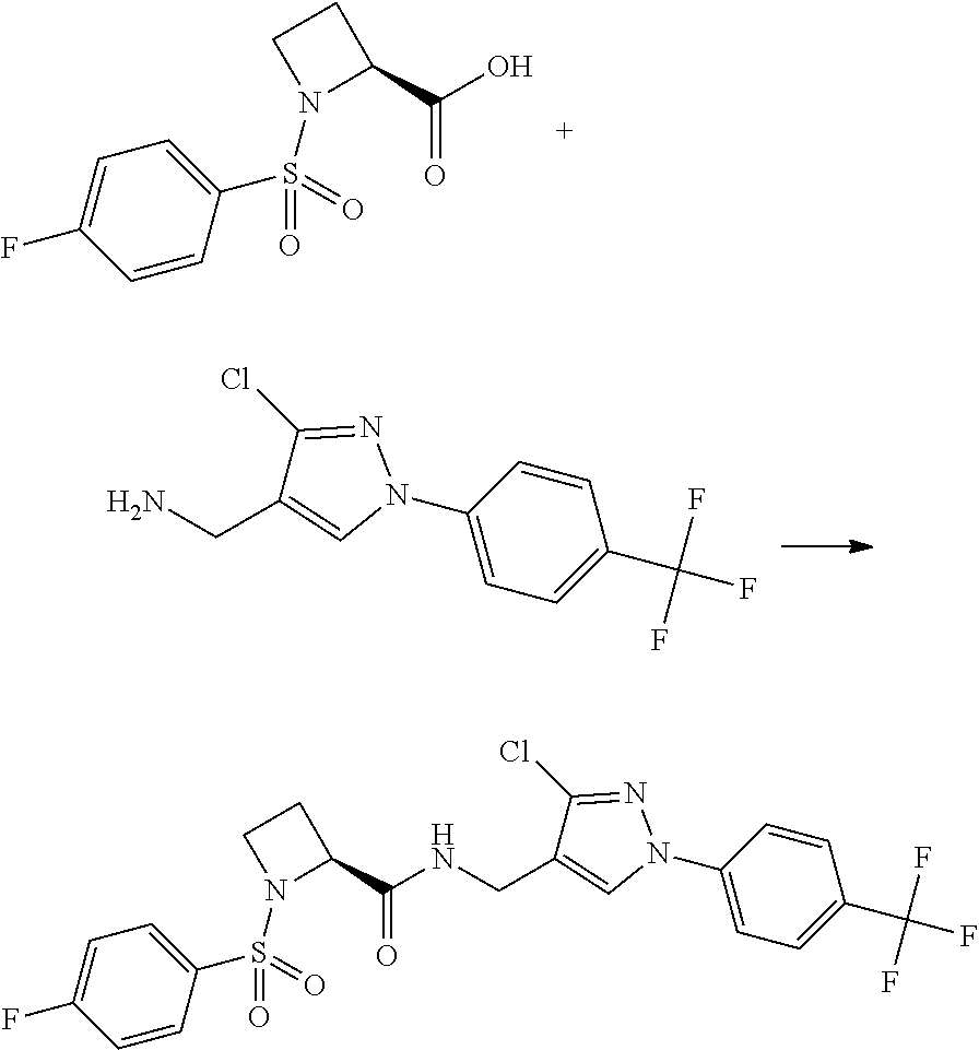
OC(=O)C1N(S(C2=CC=C(F)C=C2)(=O)=O)CC1.C1(CN)=CN(C2=CC=C(C(F)(F)F)C=C2)N=C1Cl.C1(CNC(=O)C2N(S(C3=CC=C(F)C=C3)(=O)=O)CC2)=CN(C2=CC=C(C(F)(F)F)C=C2)N=C1Cl
